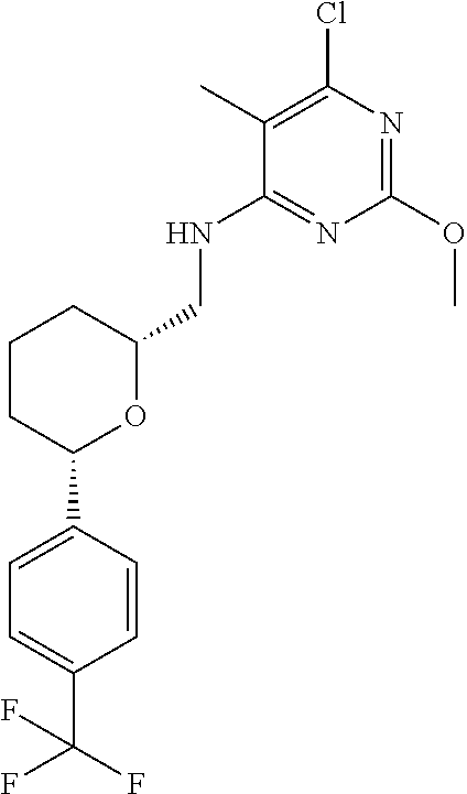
C1CC(C2=CC=C(C(F)(F)F)C=C2)OC(CNC2=NC(OC)=NC(Cl)=C2C)C1
